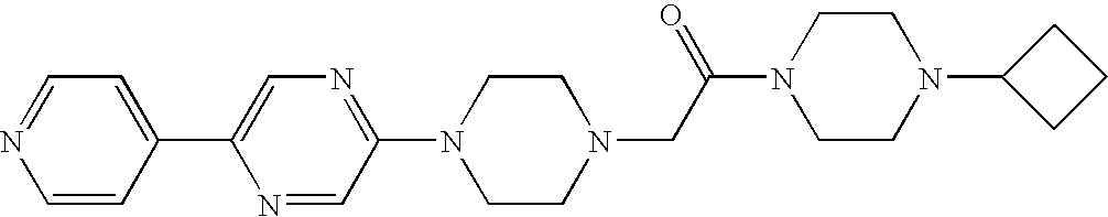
N1=C(N2CCN(CC(N3CCN(C4CCC4)CC3)=O)CC2)C=NC(C2=CC=NC=C2)=C1
